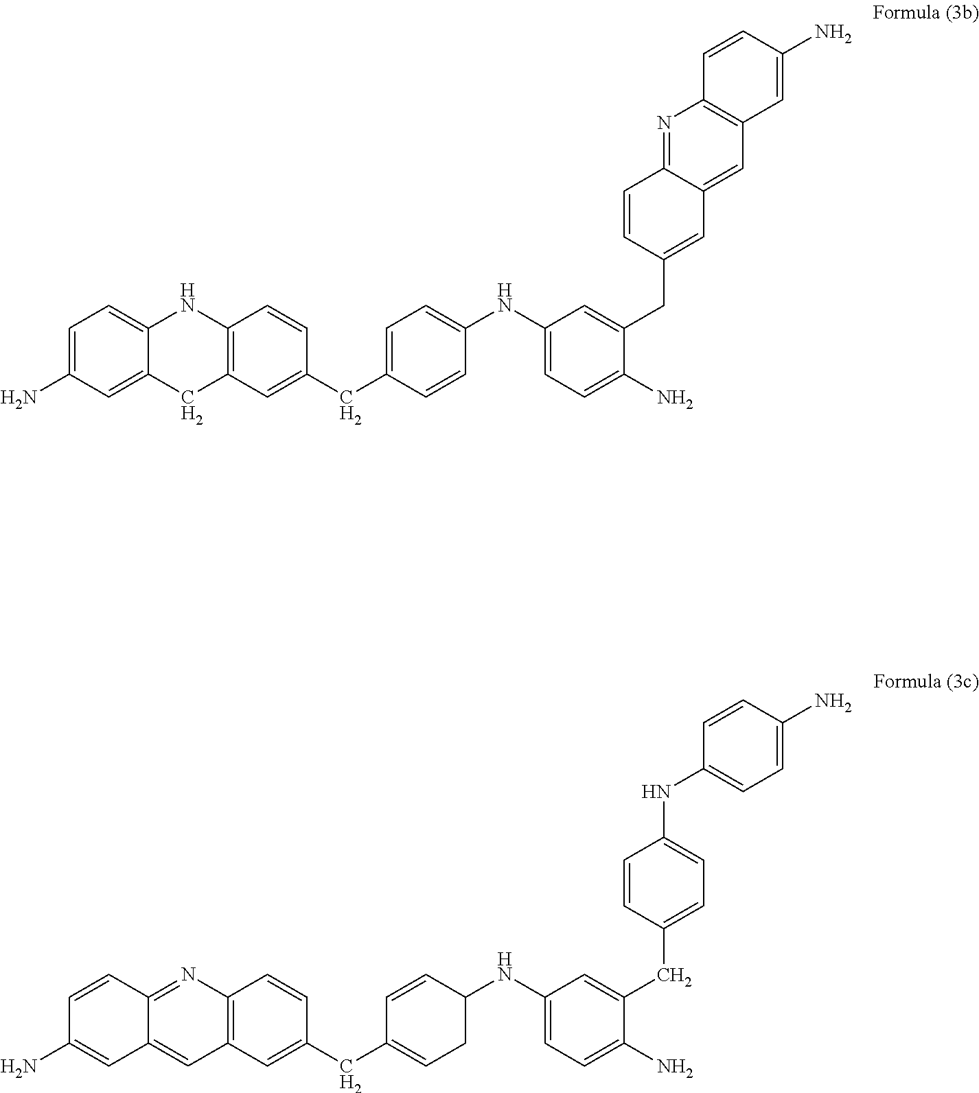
C1=CC2=NC3=C(C=C(CC4=CCC(NC5=CC=C(N)C(CC6=CC=C(NC7=CC=C(N)C=C7)C=C6)=C5)C=C4)C=C3)C=C2C=C1N.C1=C(N)C=C2C(=C1)NC1=C(C=C(CC3=CC=C(NC4=CC=C(N)C(CC5=CC6=CC7=C(N=C6C=C5)C=CC(N)=C7)=C4)C=C3)C=C1)C2
